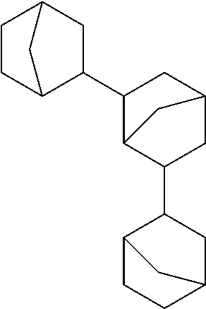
C1C2CC(C3CC4CCC3C4)C(C1C1C3CCC(C1)C3)C2
